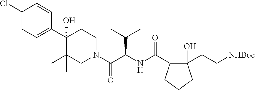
C1(Cl)=CC=C(C2(O)C(C)(C)CN(C(C(NC(C3C(CC[NHBoc])(O)CCC3)=O)C(C)C)=O)CC2)C=C1
